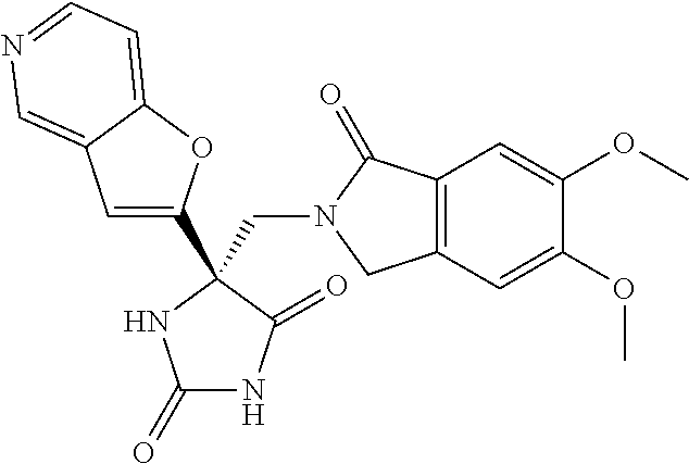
C(N1CC2=C(C1=O)C=C(OC)C(OC)=C2)C1(C2=CC3=CN=CC=C3O2)C(=O)NC(=O)N1
